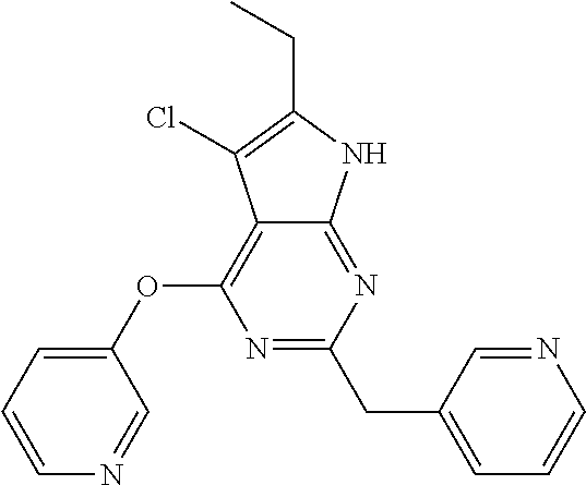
C1(OC2=C3C(=NC(CC4=CC=CN=C4)=N2)NC(CC)=C3Cl)=CC=CN=C1
